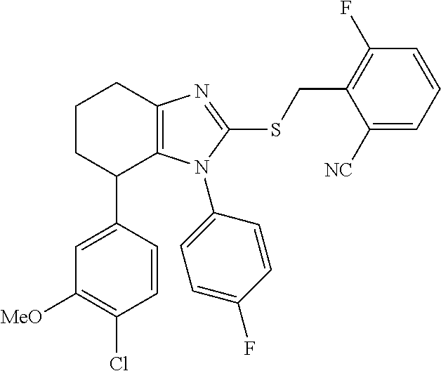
C1=CC(C2C3=C(CCC2)N=C(SCC2=C(F)C=CC=C2[NC])N3C2=CC=C(F)C=C2)=CC([MeO])=C1Cl
